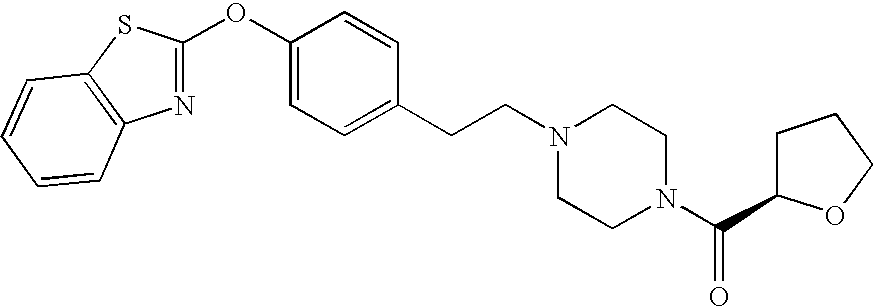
N1=C(OC2=CC=C(CCN3CCN(C(C4CCCO4)=O)CC3)C=C2)SC2=C1C=CC=C2
